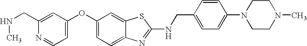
C1(CNC)=CC(OC2=CC=C3C(=C2)SC(NCC2=CC=C(N4CCN(C)CC4)C=C2)=N3)=CC=N1
